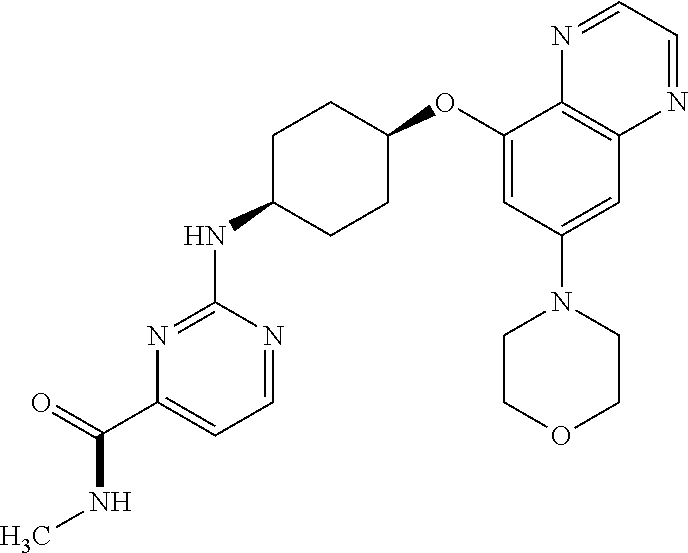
C(C1=CC=NC(NC2CCC(OC3=CC(N4CCOCC4)=CC4=C3N=CC=N4)CC2)=N1)(NC)=O
